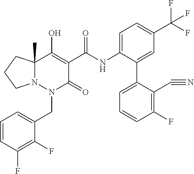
C1=CC(F)=C(F)C(CN2C(=O)C(C(=O)NC3=CC=C(C(F)(F)F)C=C3C3=CC=CC(F)=C3C#N)=C(O)C3(C)N2CCC3)=C1
